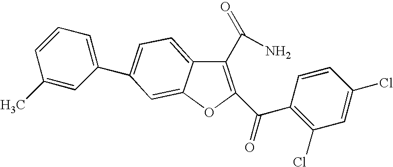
C12=CC=C(C3=CC=CC(C)=C3)C=C1OC(C(C1=C(Cl)C=C(Cl)C=C1)=O)=C2C(=O)N
